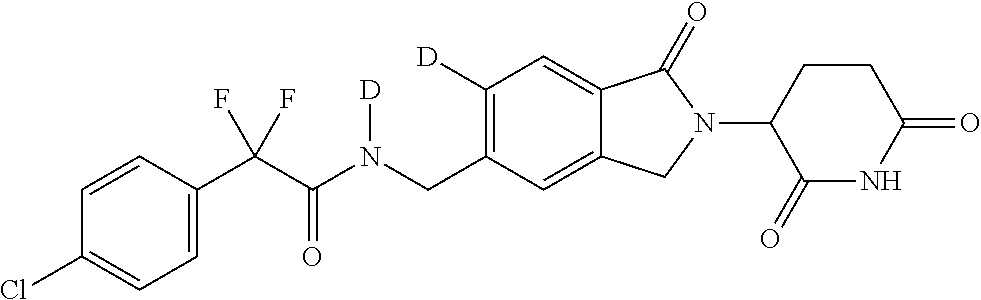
C1=CC(C(C(N(CC2=C([D])C=C3C(=C2)CN(C2C(=O)NC(=O)CC2)C3=O)[D])=O)(F)F)=CC=C1Cl
